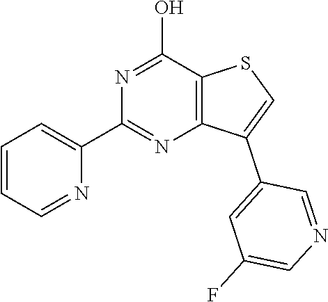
C1=CC=NC(C2=NC3=C(C(O)=N2)SC=C3C2=CC(F)=CN=C2)=C1
